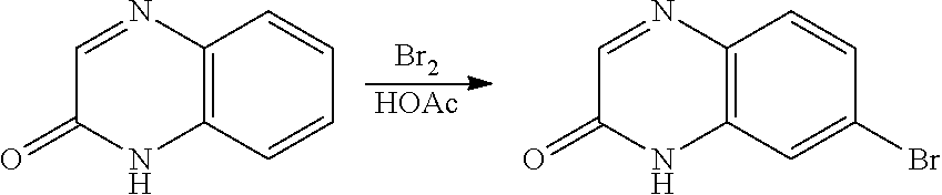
C12=C(C=CC=C1)NC(=O)C=N2.[Br2].[HOAc].C12=C(C=C(Br)C=C1)NC(=O)C=N2
